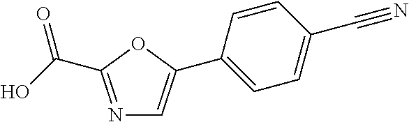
N1=C(C(O)=O)OC(C2=CC=C(C#N)C=C2)=C1
